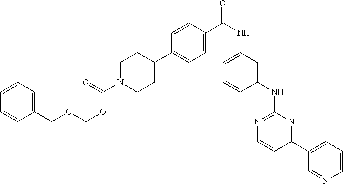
C1=CC=C(COCOC(=O)N2CCC(C3=CC=C(C(NC4=CC=C(C)C(NC5=NC=CC(C6=CC=CN=C6)=N5)=C4)=O)C=C3)CC2)C=C1
